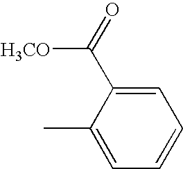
CC1=CC=CC=C1C([H3CO])=O
